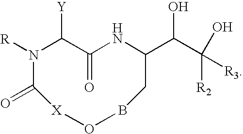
C(C1NC(=O)C([Y])N([R])C(=O)[X]OBC1)(O)C([R2])([R3])O
